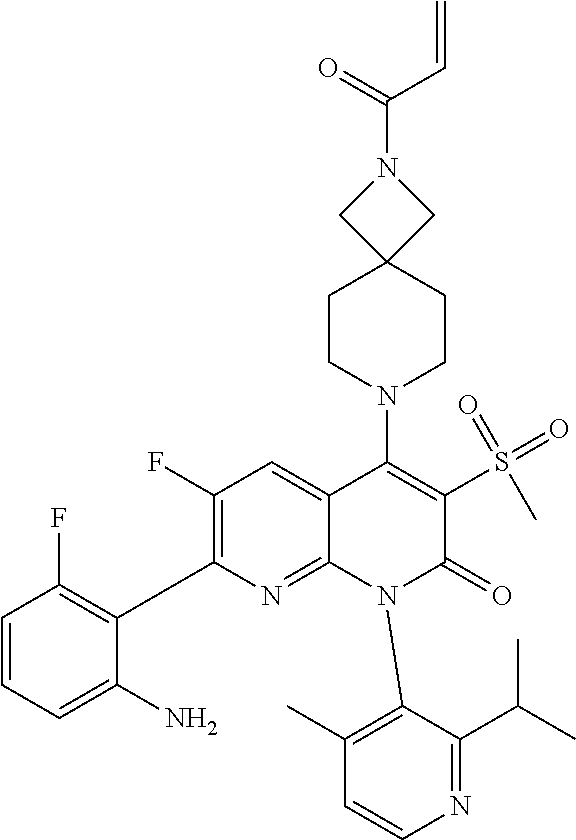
C1(F)=C(C2=C(F)C=CC=C2N)N=C2C(=C1)C(N1CCC3(CC1)CN(C(=O)C=C)C3)=C(S(=O)(=O)C)C(=O)N2C1=C(C)C=CN=C1C(C)C
